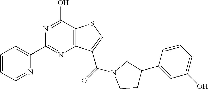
C1(C2=CC=CC=N2)=NC2=C(C(O)=N1)SC=C2C(=O)N1CCC(C2=CC(O)=CC=C2)C1
